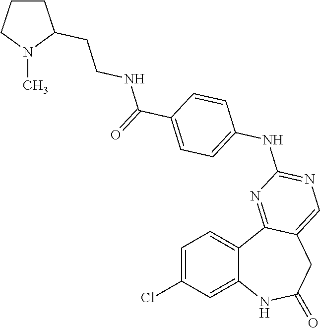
C1=C(Cl)C=C2C(=C1)C1=NC(NC3=CC=C(C(=O)NCCC4CCCN4C)C=C3)=NC=C1CC(=O)N2
